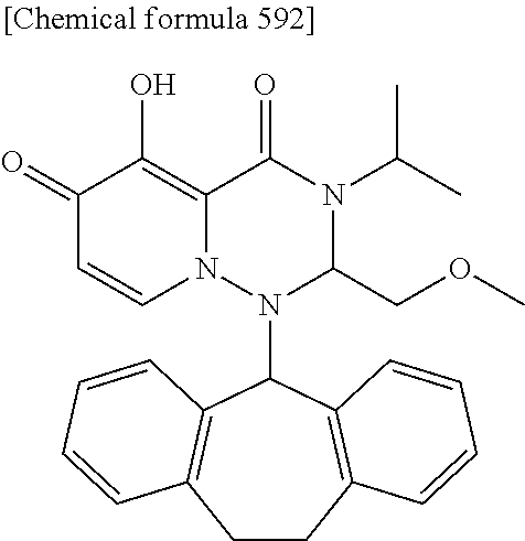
C1(=O)C=CN2C(=C1O)C(=O)N(C(C)C)C(COC)N2C1C2=C(CCC3=C1C=CC=C3)C=CC=C2
